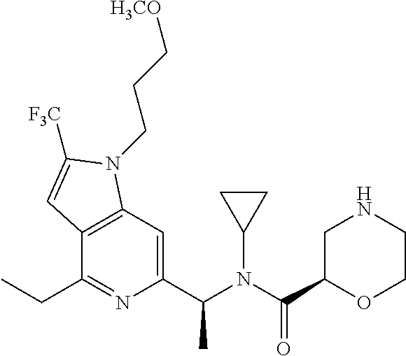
C1C(C(N(C(C2=CC3=C(C(CC)=N2)C=C([F3C])N3CCC[H3CO])C)C2CC2)=O)OCCN1
